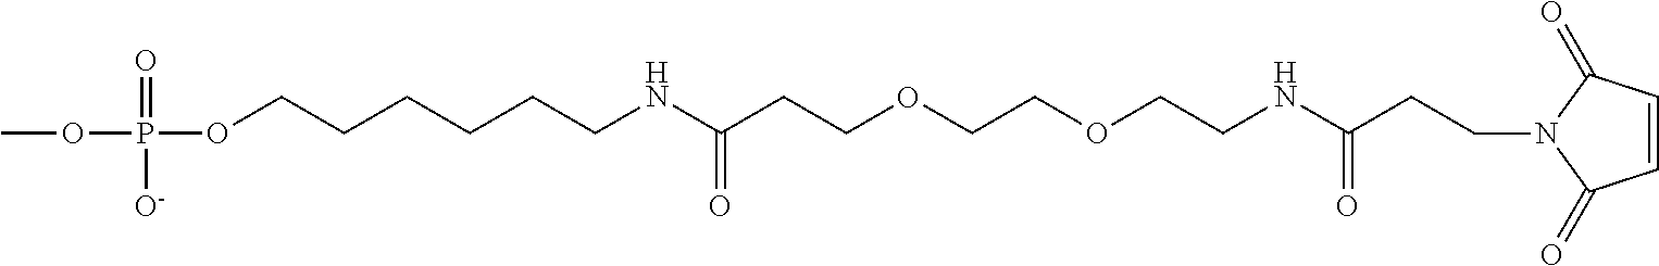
COP(=O)([O-])OCCCCCCNC(CCOCCOCCNC(CCN1C(=O)C=CC1=O)=O)=O
